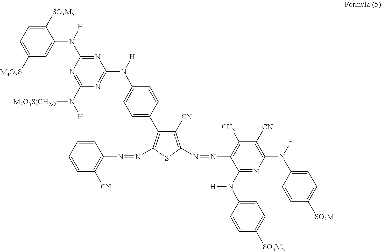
N(C1=C(C2=CC=C(N([H])C3=NC(N([H])[M3O3S(CH2)2])=NC(N([H])C4=CC([M4O3S])=CC=C4[SO3M5])=N3)C=C2)C([CN])=C(N=NC2=C(C)C([CN])=C(N([H])C3=CC=C([SO3M1])C=C3)N=C2N([H])C2=CC=C([SO3M2])C=C2)S1)=NC1=C([CN])C=CC=C1
